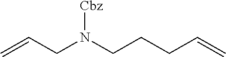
C=CCN(CCCC=C)[Cbz]
